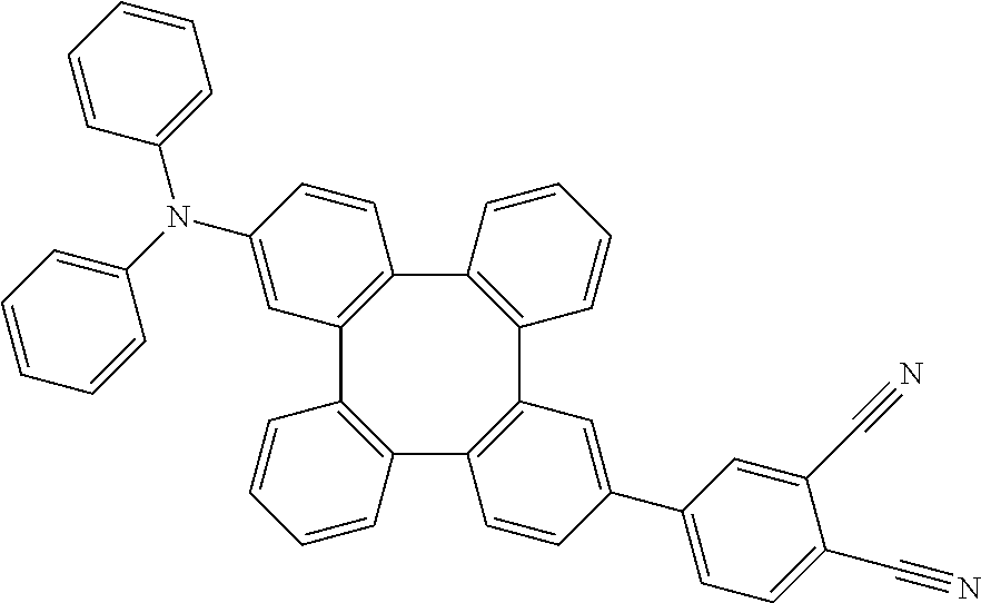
C12=C(C3=C(C4=C(C5=C1C=CC(C1=CC=C(C#N)C(C#N)=C1)=C5)C=CC=C4)C=CC(N(C1=CC=CC=C1)C1=CC=CC=C1)=C3)C=CC=C2
